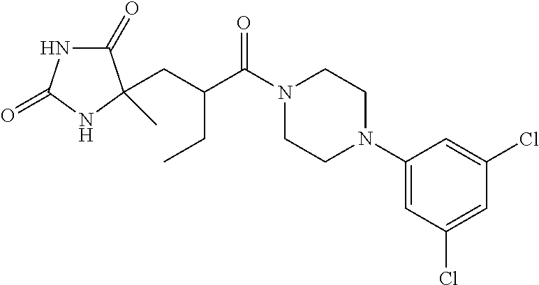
C1(=O)NC(=O)NC1(C)CC(CC)C(=O)N1CCN(C2=CC(Cl)=CC(Cl)=C2)CC1
